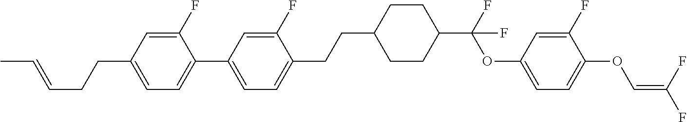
C1(F)=CC(CCC=CC)=CC=C1C1=CC=C(CCC2CCC(C(F)(OC3=CC=C(OC=C(F)F)C(F)=C3)F)CC2)C(F)=C1
